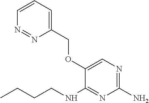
C1(N)=NC=C(OCC2=CC=CN=N2)C(NCCCC)=N1
